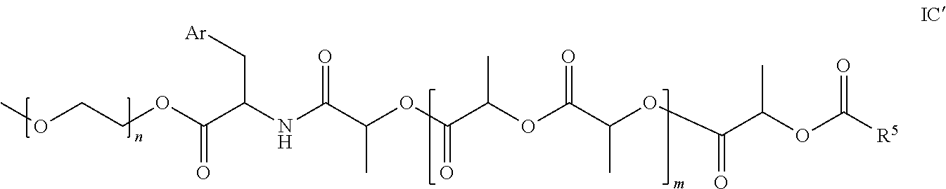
COCCOC(C(NC(C(OC(C(OC(C(OC(C(OC([R5])=O)C)=O)C)=O)C)=O)C)=O)C[Ar])=O
